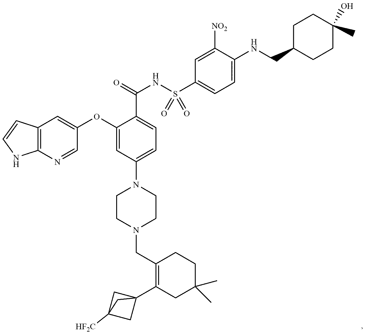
C12=C(N=CC(OC3=CC(N4CCN(CC5=C(C67CC([HF2C])(C6)C7)CC(C)(C)CC5)CC4)=CC=C3C(=O)NS(C3=CC=C(NCC4CCC(C)(O)CC4)C([NO2])=C3)(=O)=O)=C1)NC=C2
